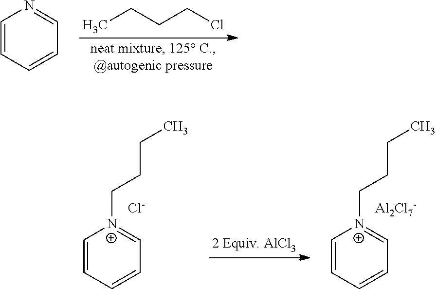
C1=CC=CC=N1.CCCCCl.C1=CC=CC=[N+]1CCCC.[Cl-].C1=CC=CC=[N+]1CCCC.[Al2Cl7-]
